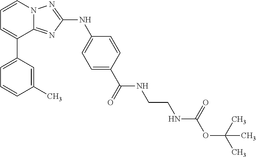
C1=CN2C(=NC(NC3=CC=C(C(=O)NCCNC(OC(C)(C)C)=O)C=C3)=N2)C(C2=CC=CC(C)=C2)=C1
